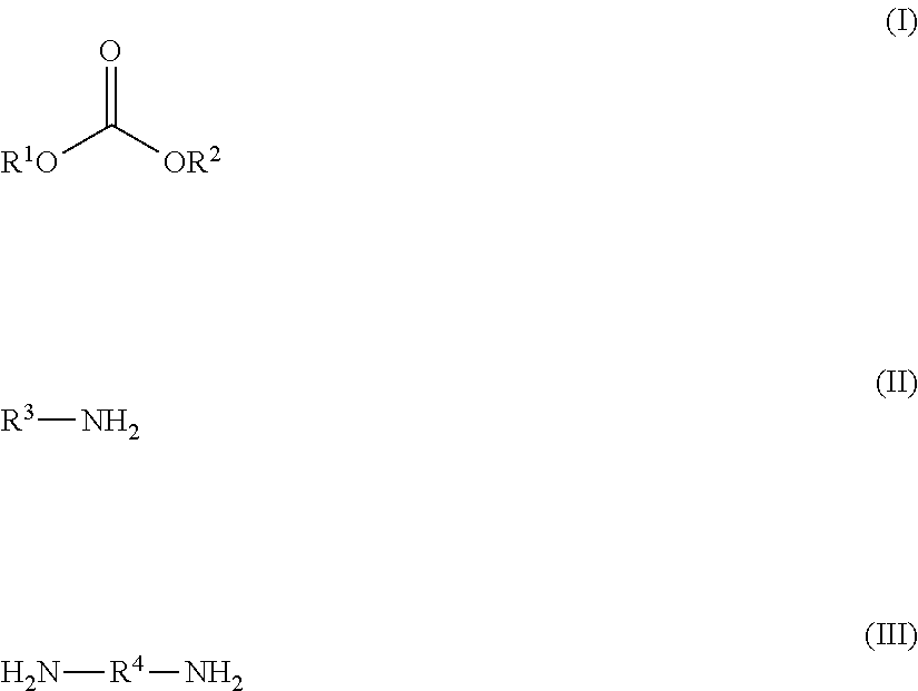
[R1O]C([OR2])=O.[R3]N.N[R4]N
